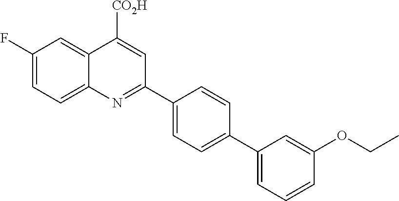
C1(F)=CC=C2C(=C1)C([CO2H])=CC(C1=CC=C(C3=CC=CC(OCC)=C3)C=C1)=N2
